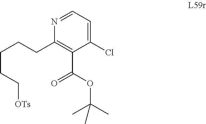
C1(CCCCC[OTs])=C(C(OC(C)(C)C)=O)C(Cl)=CC=N1
